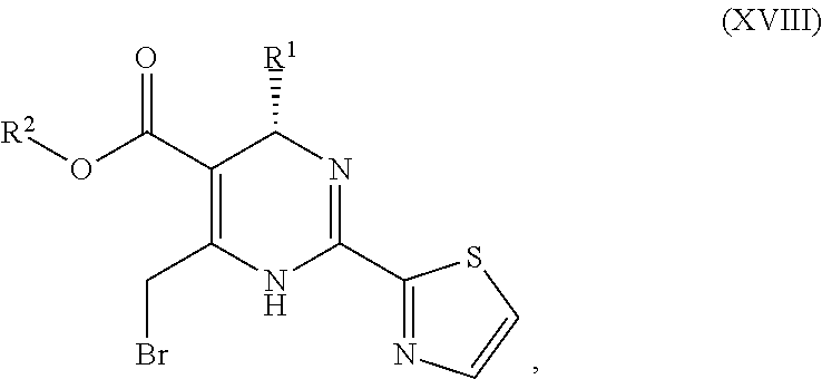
C1(C(O[R2])=O)=C(CBr)NC(C2=NC=CS2)=NC1[R1]
